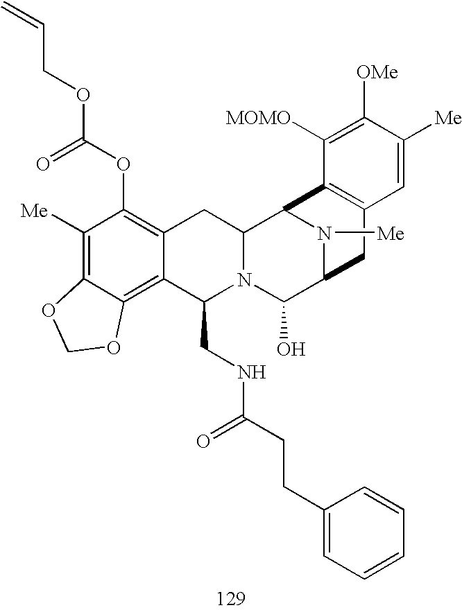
C1([Me])=C2C(=C3C(=C1OC(OCC=C)=O)CC1N(C3CNC(CCC3=CC=CC=C3)=O)C(O)C3N([Me])C1C1=C(C3)C=C([Me])C([OMe])=C1[MOMO])OCO2
